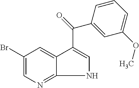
C1(Br)=CN=C2C(=C1)C(C(=O)C1=CC(OC)=CC=C1)=CN2
